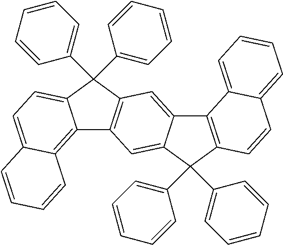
C12=C3C(=CC=C1C(C1=CC=CC=C1)(C1=CC=CC=C1)C1=C2C=C2C(=C1)C1=C(C2(C2=CC=CC=C2)C2=CC=CC=C2)C=CC2=CC=CC=C12)C=CC=C3
